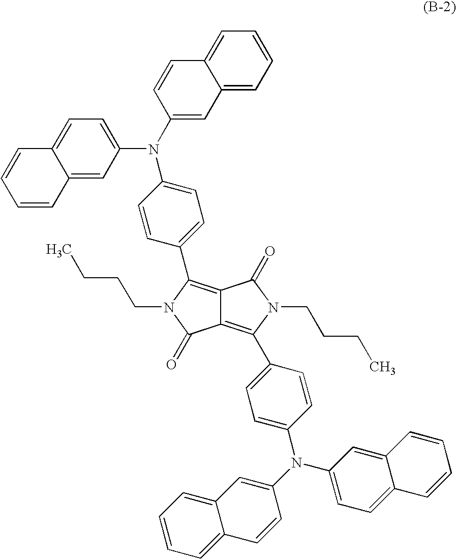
C12=C(C3=CC=C(N(C4=CC5=CC=CC=C5C=C4)C4=CC=C5C(=C4)C=CC=C5)C=C3)N(CCCC)C(=O)C1=C(C1=CC=C(N(C3=CC=C4C(=C3)C=CC=C4)C3=CC4=CC=CC=C4C=C3)C=C1)N(CCCC)C2=O
